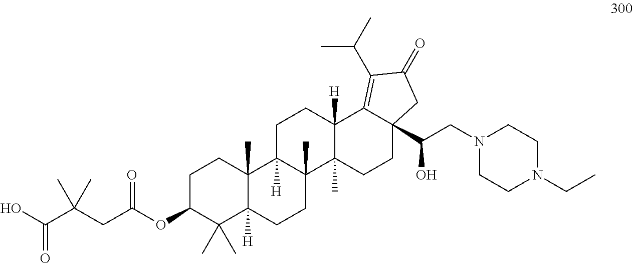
C1C(OC(CC(C(O)=O)(C)C)=O)C(C)(C)C2([H])C(C)(C1)C1([H])C(C)(CC2)C2(C)C([H])(CC1)C1=C(C(C)C)C(=O)CC1(C(CN1CCN(CC)CC1)O)CC2
